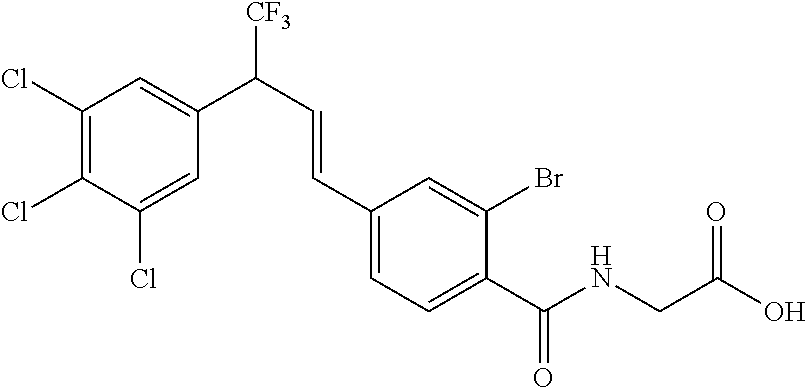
C1(Cl)=C(Cl)C(Cl)=CC(C(C=CC2=CC=C(C(=O)NCC(=O)O)C(Br)=C2)[CF3])=C1
